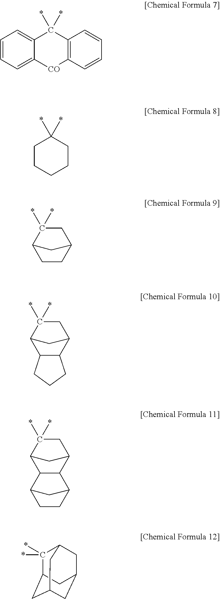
C1=CC=C2C(=C1)C(*)(*)C1=C([CO]2)C=CC=C1.C1CC(*)(*)CCC1.C1CC2CC(*)(*)C1C2.C12C(C3CC(*)(*)C1C3)CCC2.C12CC(*)(*)C(C1)C1C2C2CCC1C2.C1(*)(*)C2CC3CC(CC1C3)C2
